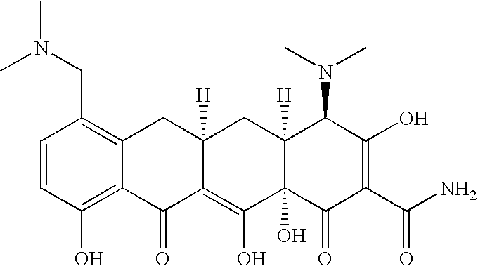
C1=CC(CN(C)C)=C2C(=C1O)C(=O)C1=C(O)C3(O)C([H])(CC1([H])C2)C(N(C)C)C(O)=C(C(N)=O)C3=O
